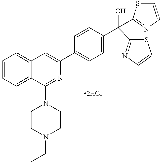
C1=CC=C2C(=C1)C=C(C1=CC=C(C(O)(C3=NC=CS3)C3=NC=CS3)C=C1)N=C2N1CCN(CC)CC1
